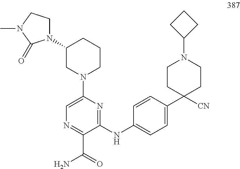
C1(NC2=CC=C(C3([CN])CCN(C4CCC4)CC3)C=C2)=NC(N2CCCC(N3CCN(C)C3=O)C2)=CN=C1C(=O)N
